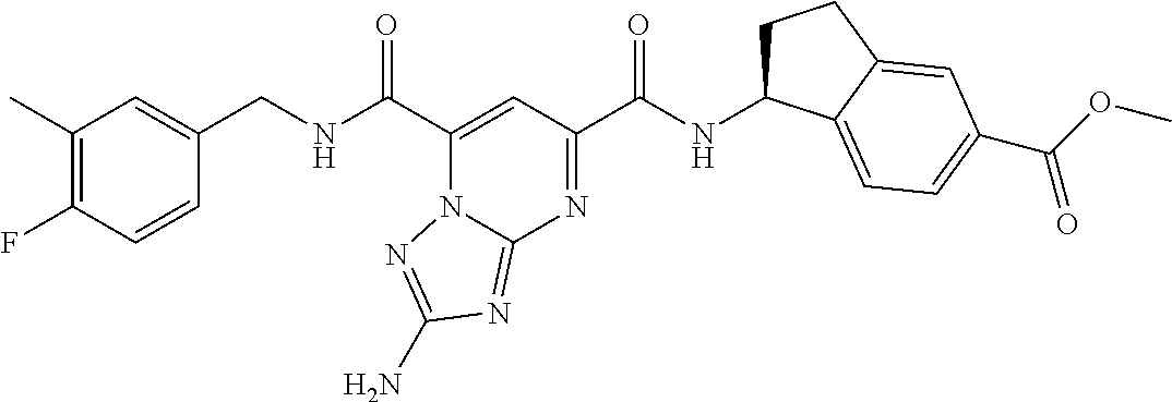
C1(C)=C(F)C=CC(CNC(=O)C2=CC(C(=O)NC3CCC4=CC(C(=O)OC)=CC=C34)=NC3=NC(N)=NN23)=C1
